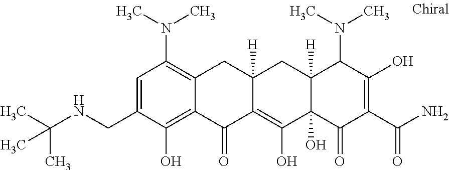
C12([H])C(O)(C(=O)C(C(N)=O)=C(O)C1N(C)C)C(O)=C1C([H])(C2)CC2=C(N(C)C)C=C(CNC(C)(C)C)C(O)=C2C1=O
